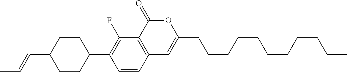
C12=C(C(=O)OC(CCCCCCCCCCC)=C1)C(F)=C(C1CCC(C=CC)CC1)C=C2
